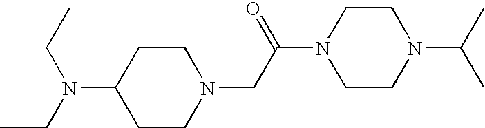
C1CN(CC(N2CCN(C(C)C)CC2)=O)CCC1N(CC)CC
